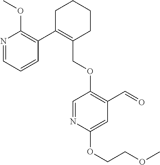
C1C(C2=C(OC)N=CC=C2)=C(COC2=C(C=O)C=C(OCCOC)N=C2)CCC1
